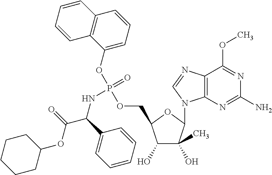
C1(O)C(C)(O)C(N2C3=C(N=C2)C(OC)=NC(N)=N3)OC1COP(OC1=CC=CC2=C1C=CC=C2)(=O)NC(C(OC1CCCCC1)=O)C1=CC=CC=C1
